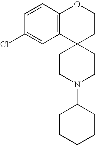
C1=CC2=C(C=C1Cl)C1(CCO2)CCN(C2CCCCC2)CC1
